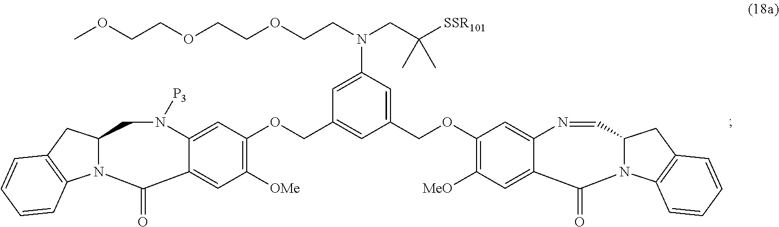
C1(OCC2=CC(N(CCOCCOCCOC)CC([SSR101])(C)C)=CC(COC3=C([OMe])C=C4C(=C3)N([P3])CC3N(C5=C(C3)C=CC=C5)C4=O)=C2)=C([MeO])C=C2C(=C1)N=CC1N(C3=C(C1)C=CC=C3)C2=O
